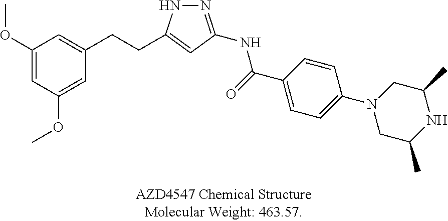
C1(OC)=CC(OC)=CC(CCC2=CC(NC(=O)C3=CC=C(N4CC(C)NC(C)C4)C=C3)=NN2)=C1
